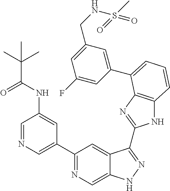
C1=NC=C(C2=NC=C3C(=C2)C(C2=NC4=C(N2)C=CC=C4C2=CC(CNS(C)(=O)=O)=CC(F)=C2)=NN3)C=C1NC(C(C)(C)C)=O
